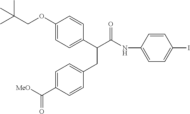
C1(OCC(C)(C)C)=CC=C(C(C(=O)NC2=CC=C(I)C=C2)CC2=CC=C(C(=O)[MeO])C=C2)C=C1
